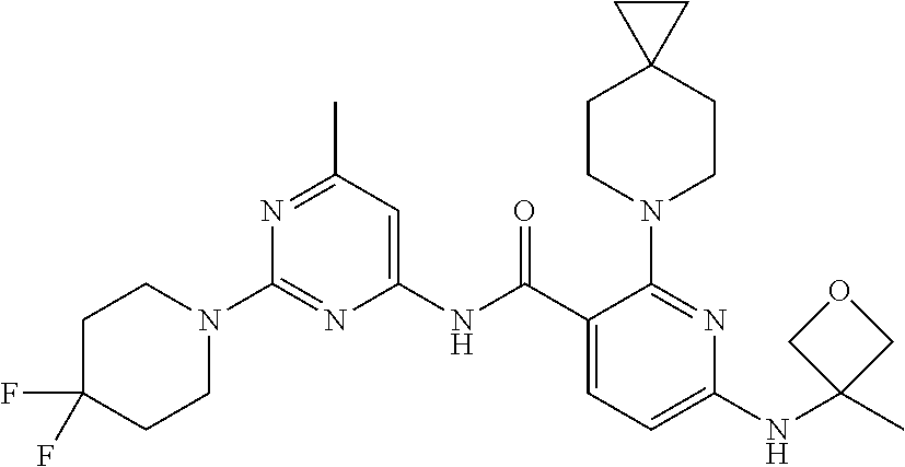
C1(NC(C2=CC=C(NC3(C)COC3)N=C2N2CCC3(CC2)CC3)=O)=CC(C)=NC(N2CCC(F)(F)CC2)=N1
